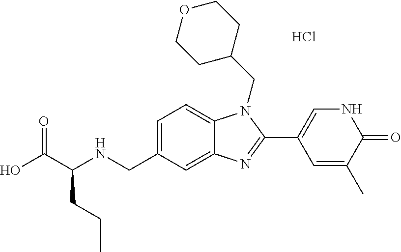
OC(C(NCC1=CC=C2C(=C1)N=C(C1=CNC(=O)C(C)=C1)N2CC1CCOCC1)CCC)=O.Cl
